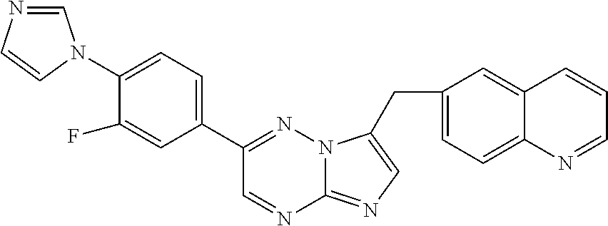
C1(N2C=NC=C2)=CC=C(C2=NN3C(=NC=C3CC3=CC=C4C(=C3)C=CC=N4)N=C2)C=C1F
